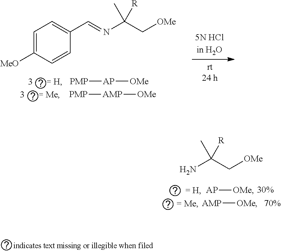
[PMP][AP][OMe].[PMP][AMP][OMe].N(C(C[OMe])(C)[R])=CC1=CC=C([MeO])C=C1.[AP][OMe].[AMP][OMe].NC(C[OMe])(C)[R]
